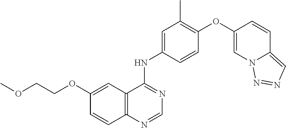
C12=C(C(NC3=CC(C)=C(OC4=CN5C(=CN=N5)C=C4)C=C3)=NC=N1)C=C(OCCOC)C=C2
